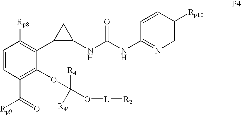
C1=CC(C(=O)[Rp9])=C(OC([R4])(O[L][R2])[R4])C(C2C(NC(NC3=NC=C([Rp10])C=C3)=O)C2)=C1[Rp8]
